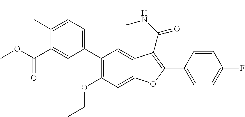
C12=CC(C3=CC=C(CC)C(C(OC)=O)=C3)=C(OCC)C=C1OC(C1=CC=C(F)C=C1)=C2C(NC)=O
